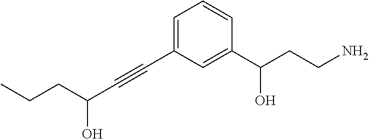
C(#CC1=CC=CC(C(CCN)O)=C1)C(CCC)O
